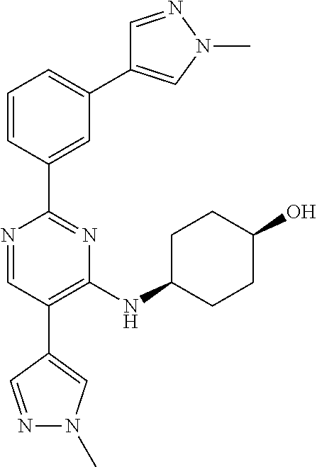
C1=NN(C)C=C1C1=CC=CC(C2=NC(NC3CCC(O)CC3)=C(C3=CN(C)N=C3)C=N2)=C1
